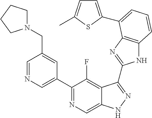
C1=NC=C(C2=NC=C3C(=C2F)C(C2=NC4=C(N2)C=CC=C4C2=CC=C(C)S2)=NN3)C=C1CN1CCCC1
